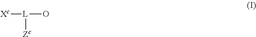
[L]([Zc])([Xc])O
